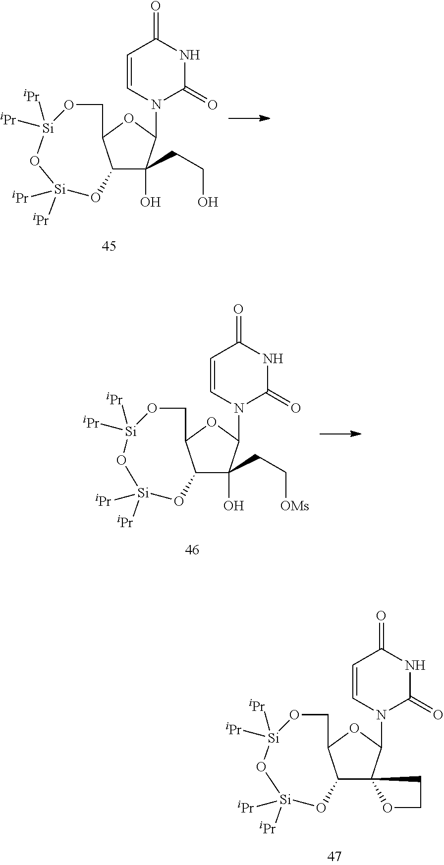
C1=CN(C2OC3C(O[Si]([iPr])([iPr])O[Si]([iPr])([iPr])OC3)C23OCC3)C(=O)NC1=O.C1=CN(C2OC3C(O[Si]([iPr])([iPr])O[Si]([iPr])([iPr])OC3)C2(O)CCO)C(=O)NC1=O.C1=CN(C2OC3C(O[Si]([iPr])([iPr])O[Si]([iPr])([iPr])OC3)C2(O)CC[OMs])C(=O)NC1=O
